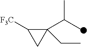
C1(CC)(C(C)C)C([F3C])C1
